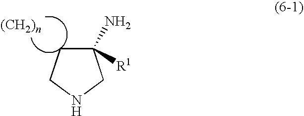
C1(N)([R1])CCNC1
